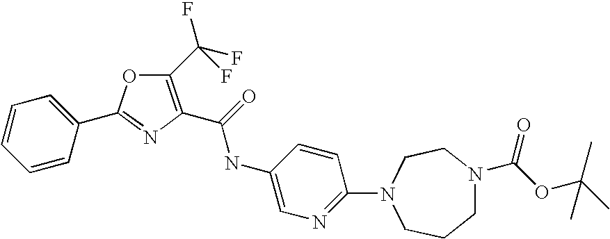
C1=CC(C2=NC(C(=O)NC3=CN=C(N4CCCN(C(OC(C)(C)C)=O)CC4)C=C3)=C(C(F)(F)F)O2)=CC=C1
